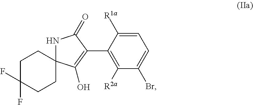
C1=C([R1a])C(C2=C(O)C3(NC2=O)CCC(F)(F)CC3)=C([R2a])C(Br)=C1
